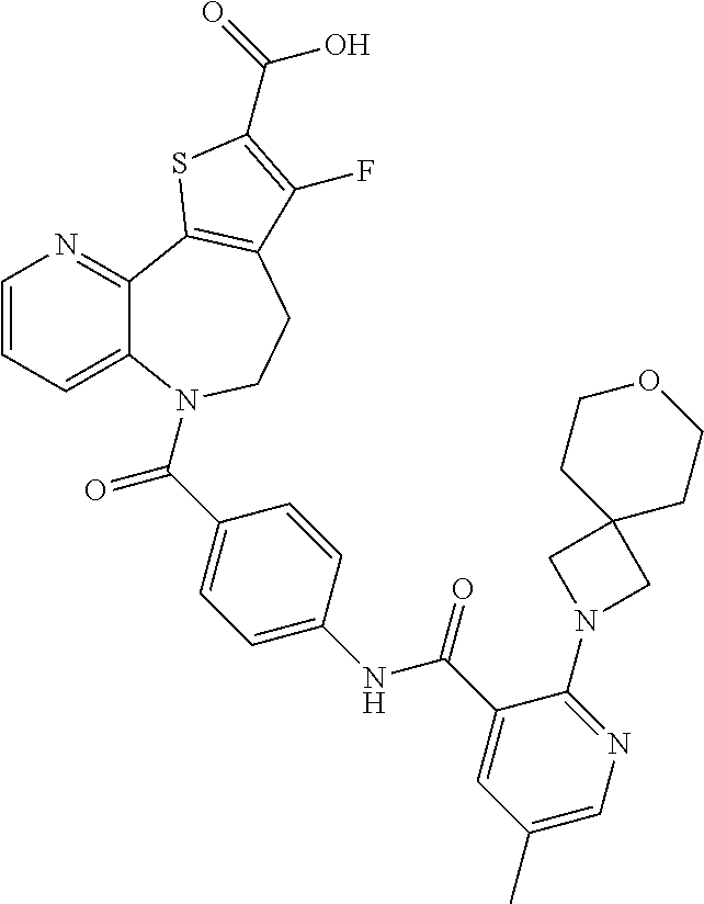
C1=CC=C2C(=N1)C1=C(CCN2C(=O)C2=CC=C(NC(=O)C3=CC(C)=CN=C3N3CC4(C3)CCOCC4)C=C2)C(F)=C(C(O)=O)S1
